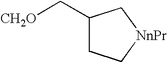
C1(C[CH2O])CC[NnPr]C1
